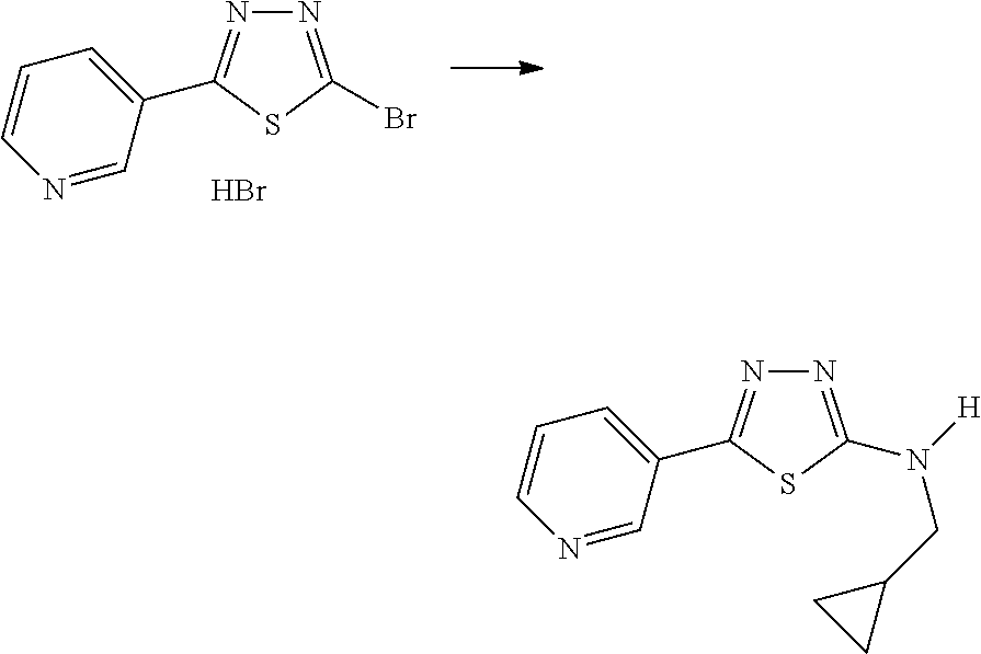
N1=C(Br)SC(C2=CC=CN=C2)=N1.Br.N1=C(N([H])CC2CC2)SC(C2=CC=CN=C2)=N1
